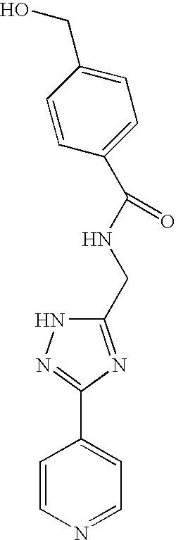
C1=CN=CC=C1C1=NNC(CNC(C2=CC=C(CO)C=C2)=O)=N1
